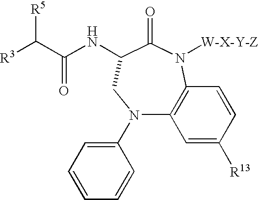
[R5]C(C(NC1C(=O)N([W-X-Y-Z])C2=C(N(C3=CC=CC=C3)C1)C=C([R13])C=C2)=O)[R3]
